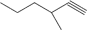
C(C(C#C)C)CC
